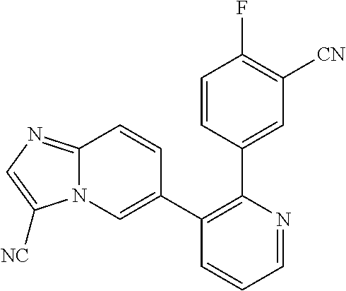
C1=NC(C2=CC([CN])=C(F)C=C2)=C(C2=CN3C(=NC=C3[NC])C=C2)C=C1
